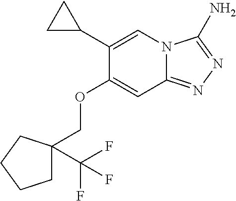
C12=NN=C(N)N1C=C(C1CC1)C(OCC1(C(F)(F)F)CCCC1)=C2
